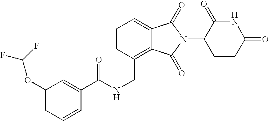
C1=CC(CNC(C2=CC(OC(F)F)=CC=C2)=O)=C2C(=C1)C(=O)N(C1CCC(=O)NC1=O)C2=O
